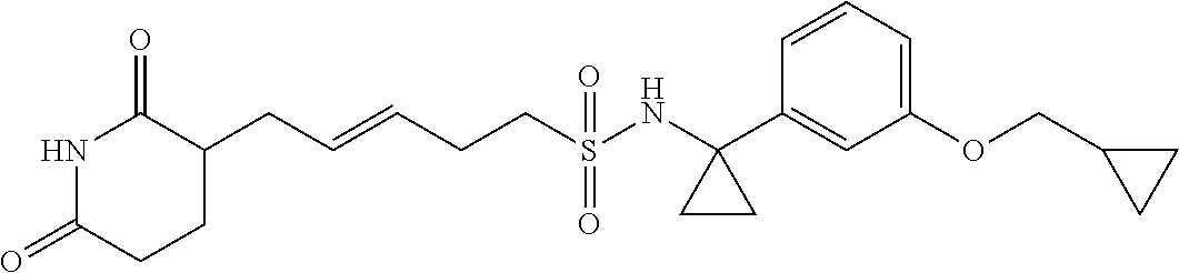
C(=CCCS(=O)(=O)NC1(C2=CC(OCC3CC3)=CC=C2)CC1)CC1C(=O)NC(=O)CC1
